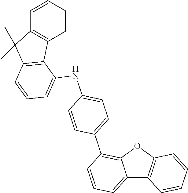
C1=CC=CC2=C1C(C)(C)C1=C2C(NC2=CC=C(C3=C4C(=CC=C3)C3=C(O4)C=CC=C3)C=C2)=CC=C1
